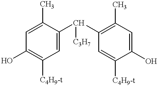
C1=C(C(C2=C(C)C=C(O)C([C4H9-t])=C2)[C3H7])C(C)=CC(O)=C1[C4H9-t]
